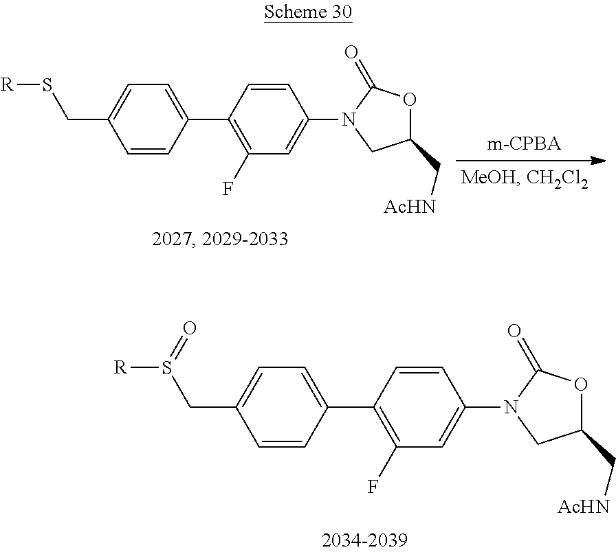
C1=C(C2=C(F)C=C(N3CC(C[AcHN])OC3=O)C=C2)C=CC(CS([R])=O)=C1.C1=C(C2=C(F)C=C(N3CC(C[AcHN])OC3=O)C=C2)C=CC(CS[R])=C1
